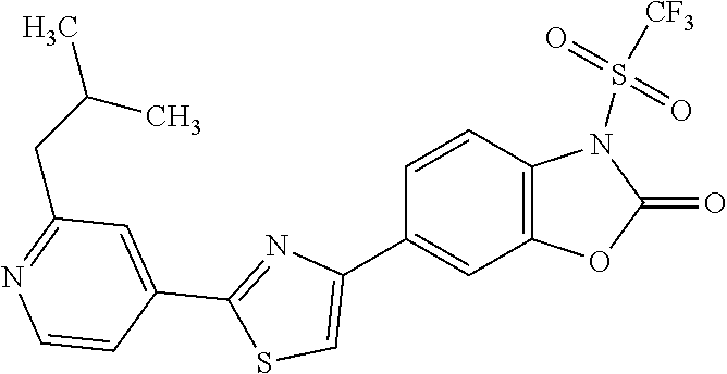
C12=C(C=CC(C3=CSC(C4=CC(CC(C)C)=NC=C4)=N3)=C1)N(S(=O)(=O)[CF3])C(=O)O2
